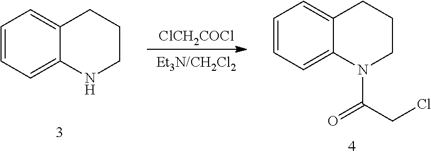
C1=CC=C2C(=C1)CCCN2.[ClCH2COCl].C1=CC=C2C(=C1)CCCN2C(CCl)=O
